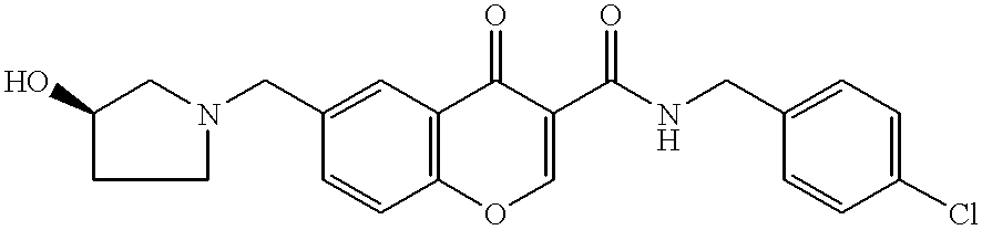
C1(O)CCN(CC2=CC3=C(C=C2)OC=C(C(NCC2=CC=C(Cl)C=C2)=O)C3=O)C1
